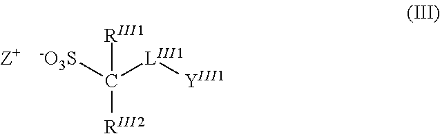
[-O3S]C([LIII1][YIII1])([RIII2])[RIII1].[Z+]
